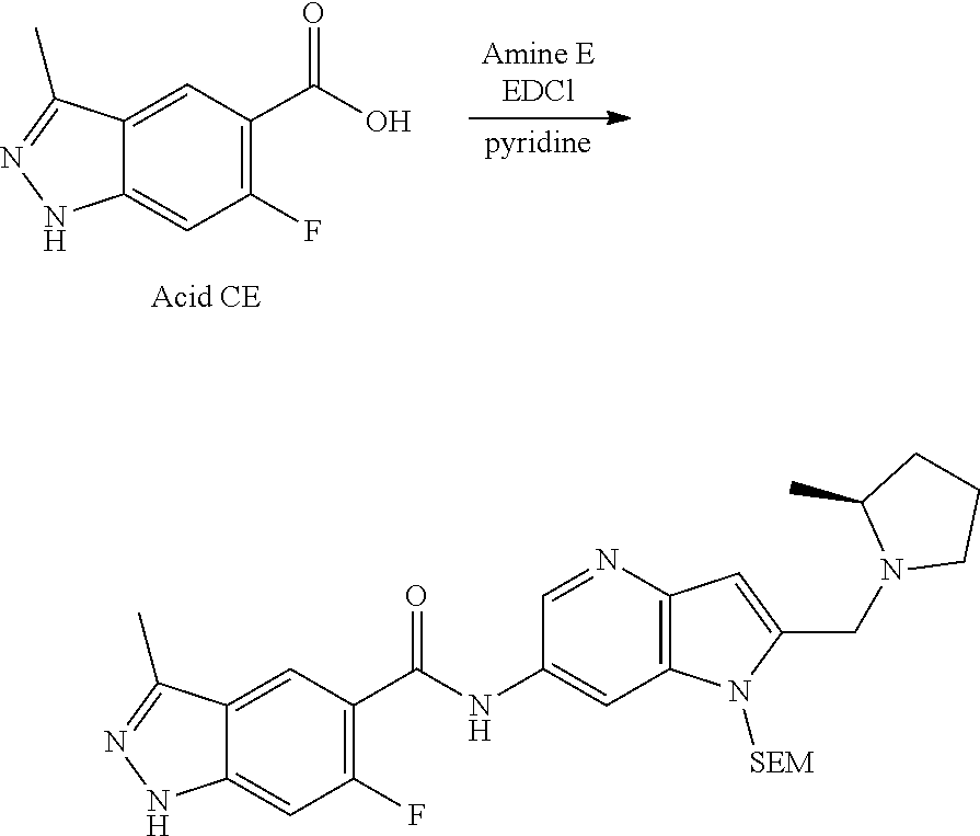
N1N=C(C)C2=CC(C(=O)NC3=CC4=C(N=C3)C=C(CN3CCCC3C)N4[SEM])=C(F)C=C12.C1(F)=C(C(=O)O)C=C2C(C)=NNC2=C1
